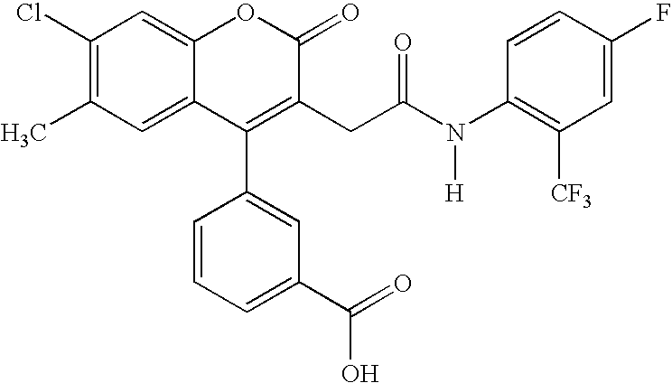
C1(Cl)=C(C)C=C2C(=C1)OC(=O)C(CC(N(C1=C([CF3])C=C(F)C=C1)[H])=O)=C2C1=CC(C(=O)O)=CC=C1
